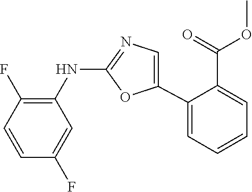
C1(NC2=C(F)C=CC(F)=C2)=NC=C(C2=CC=CC=C2C(=O)OC)O1
